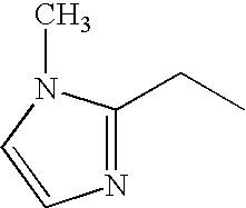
N1=C(CC)N(C)C=C1
